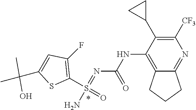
N(C1=C2C(=NC([CF3])=C1C1CC1)CCC2)C(N=S(N)(C1=C(F)C=C(C(C)(C)O)S1)=O)=O
